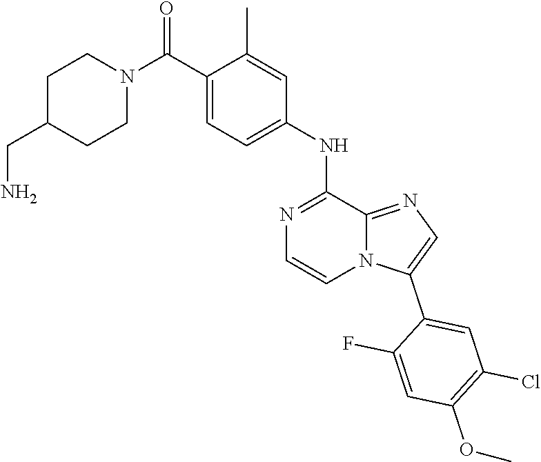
C1(NC2=CC=C(C(N3CCC(CN)CC3)=O)C(C)=C2)=NC=CN2C1=NC=C2C1=CC(Cl)=C(OC)C=C1F
